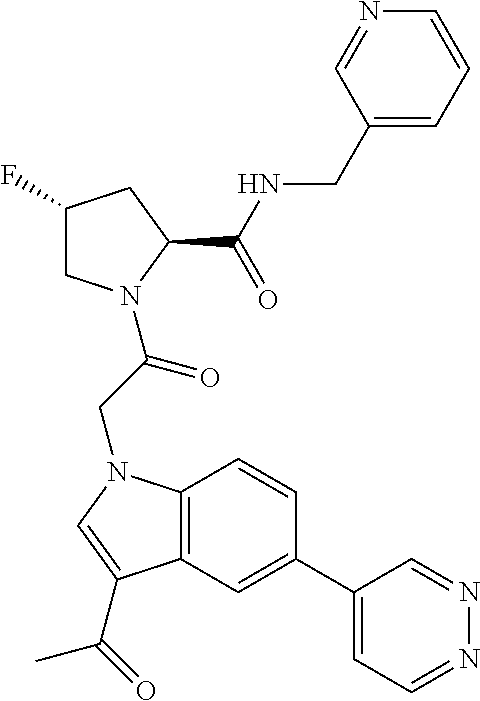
C1(C2=CC3=C(C=C2)N(CC(=O)N2CC(F)CC2C(NCC2=CC=CN=C2)=O)C=C3C(=O)C)=CC=NN=C1
